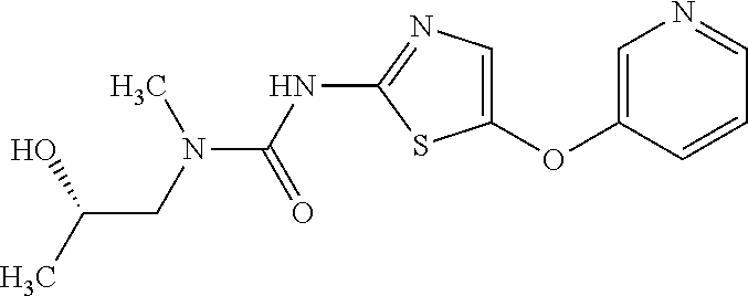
O(C1=CN=C(NC(=O)N(C)CC(O)C)S1)C1=CN=CC=C1
